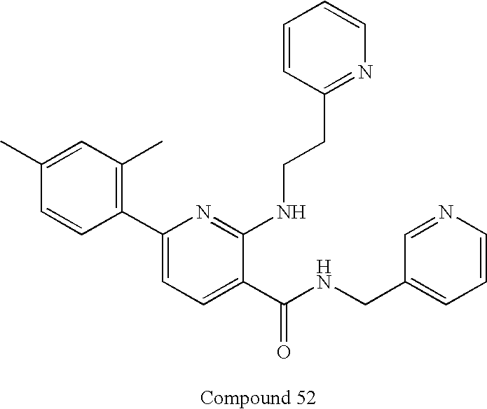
C1(C2=C(C)C=C(C)C=C2)=CC=C(C(NCC2=CC=CN=C2)=O)C(NCCC2=NC=CC=C2)=N1
